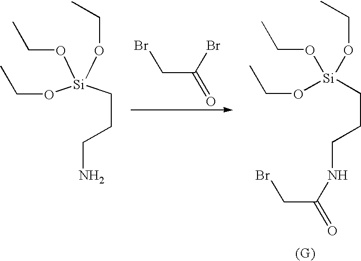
C(CCNC(CBr)=O)[Si](OCC)(OCC)OCC.BrC(CBr)=O.C(CCN)[Si](OCC)(OCC)OCC
